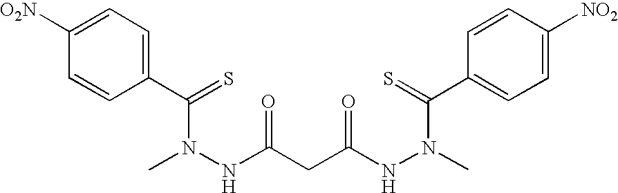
CN(NC(CC(NN(C)C(=S)C1=CC=C([NO2])C=C1)=O)=O)C(C1=CC=C([O2N])C=C1)=S
